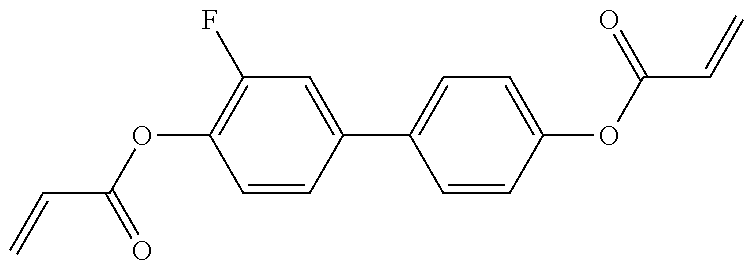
C(=C)C(OC1=C(F)C=C(C2=CC=C(OC(C=C)=O)C=C2)C=C1)=O
